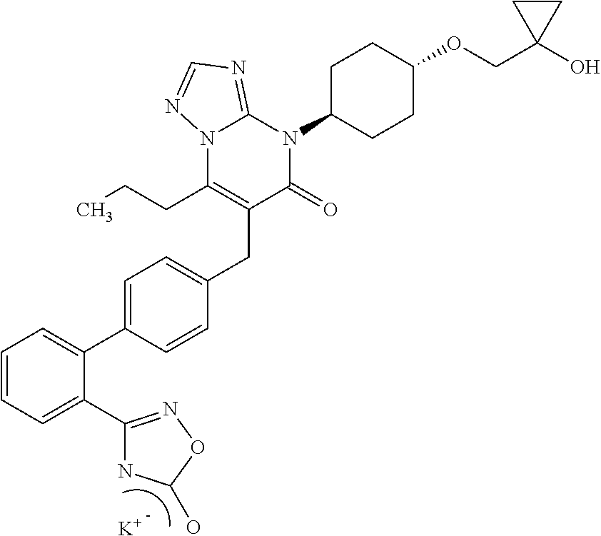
C1=CC=C(C2=NOC(O)N2)C(C2=CC=C(CC3=C(CCC)N4C(=NC=N4)N(C4CCC(OCC5(O)CC5)CC4)C3=O)C=C2)=C1.[K]
